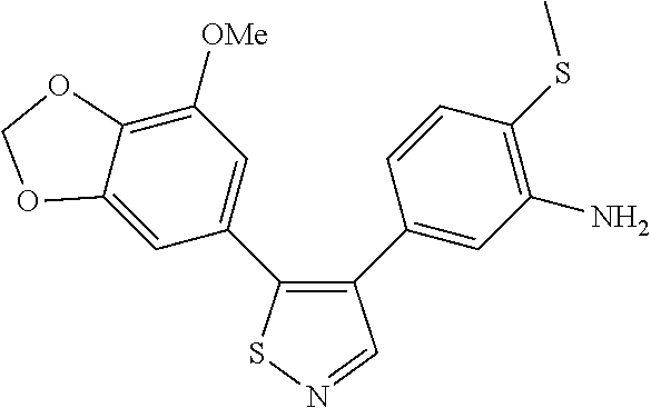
C12=CC(C3=C(C4=CC(N)=C(SC)C=C4)C=NS3)=CC([OMe])=C1OCO2
